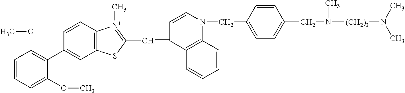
C1=CC=C(OC)C(C2=CC3=C(C=C2)[N+](C)=C(C=C2C4=C(N(CC5=CC=C(CN(C)[(CH2)3]N(C)C)C=C5)C=C2)C=CC=C4)S3)=C1OC
